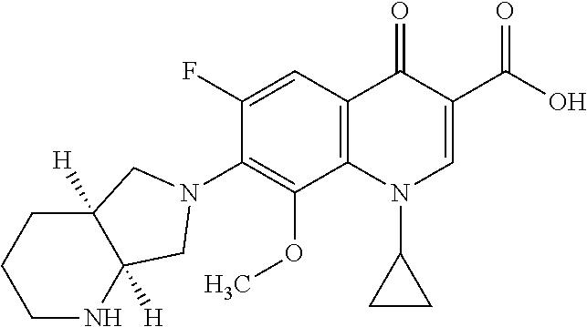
C12=C(C=C(F)C(N3CC4([H])C([H])(C3)NCCC4)=C1OC)C(=O)C(C(=O)O)=CN2C1CC1
